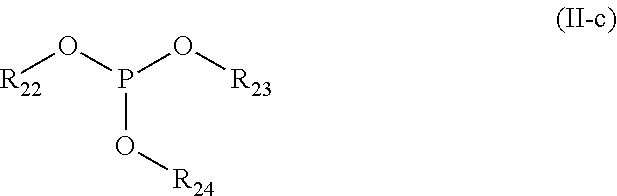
P(O[R24])(O[R22])O[R23]
